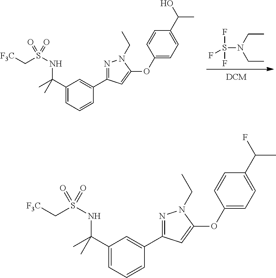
CCN(CC)S(F)(F)F.C1(C(C)(NS(C[F3C])(=O)=O)C)=CC=CC(C2=NN(CC)C(OC3=CC=C(C(O)C)C=C3)=C2)=C1.C1(C(C)(NS(C[F3C])(=O)=O)C)=CC=CC(C2=NN(CC)C(OC3=CC=C(C(F)C)C=C3)=C2)=C1
